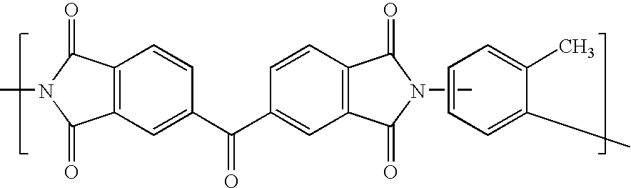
C12=C(C=C(C(=O)C3=CC4=C(C=C3)C(=O)N(C)C4=O)C=C1)C(=O)N(C)C2=O.C1=CC=C(C)C(C)=C1
